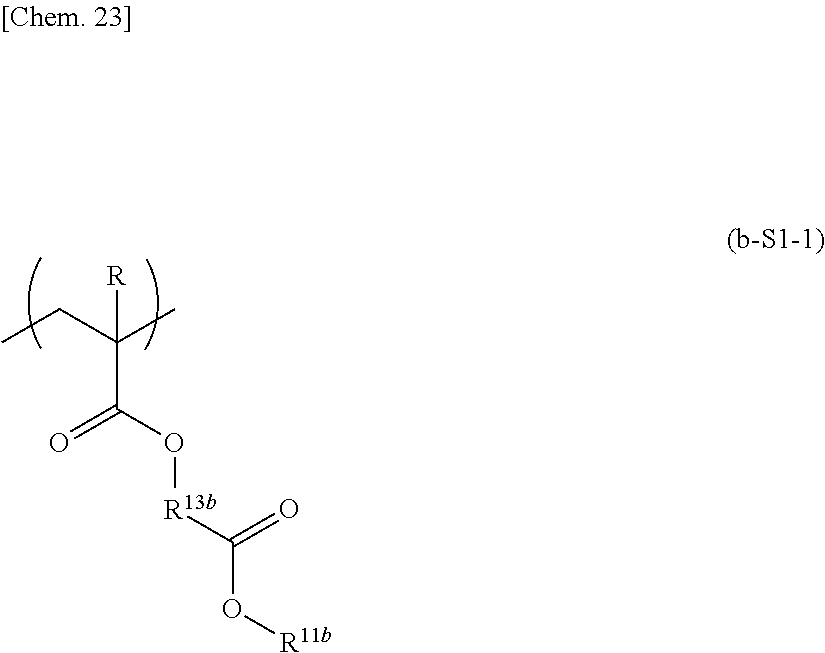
C(C(C)([R])C(O[R13b]C(O[R11b])=O)=O)C
